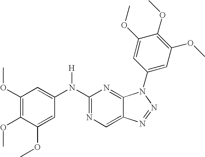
C1(N(C2=CC(OC)=C(OC)C(OC)=C2)[H])=NC=C2C(=N1)N(C1=CC(OC)=C(OC)C(OC)=C1)N=N2
